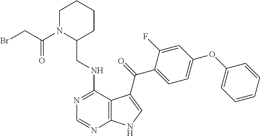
C1=CC=CC(OC2=CC=C(C(=O)C3=CNC4=C3C(NCC3CCCCN3C(CBr)=O)=NC=N4)C(F)=C2)=C1
